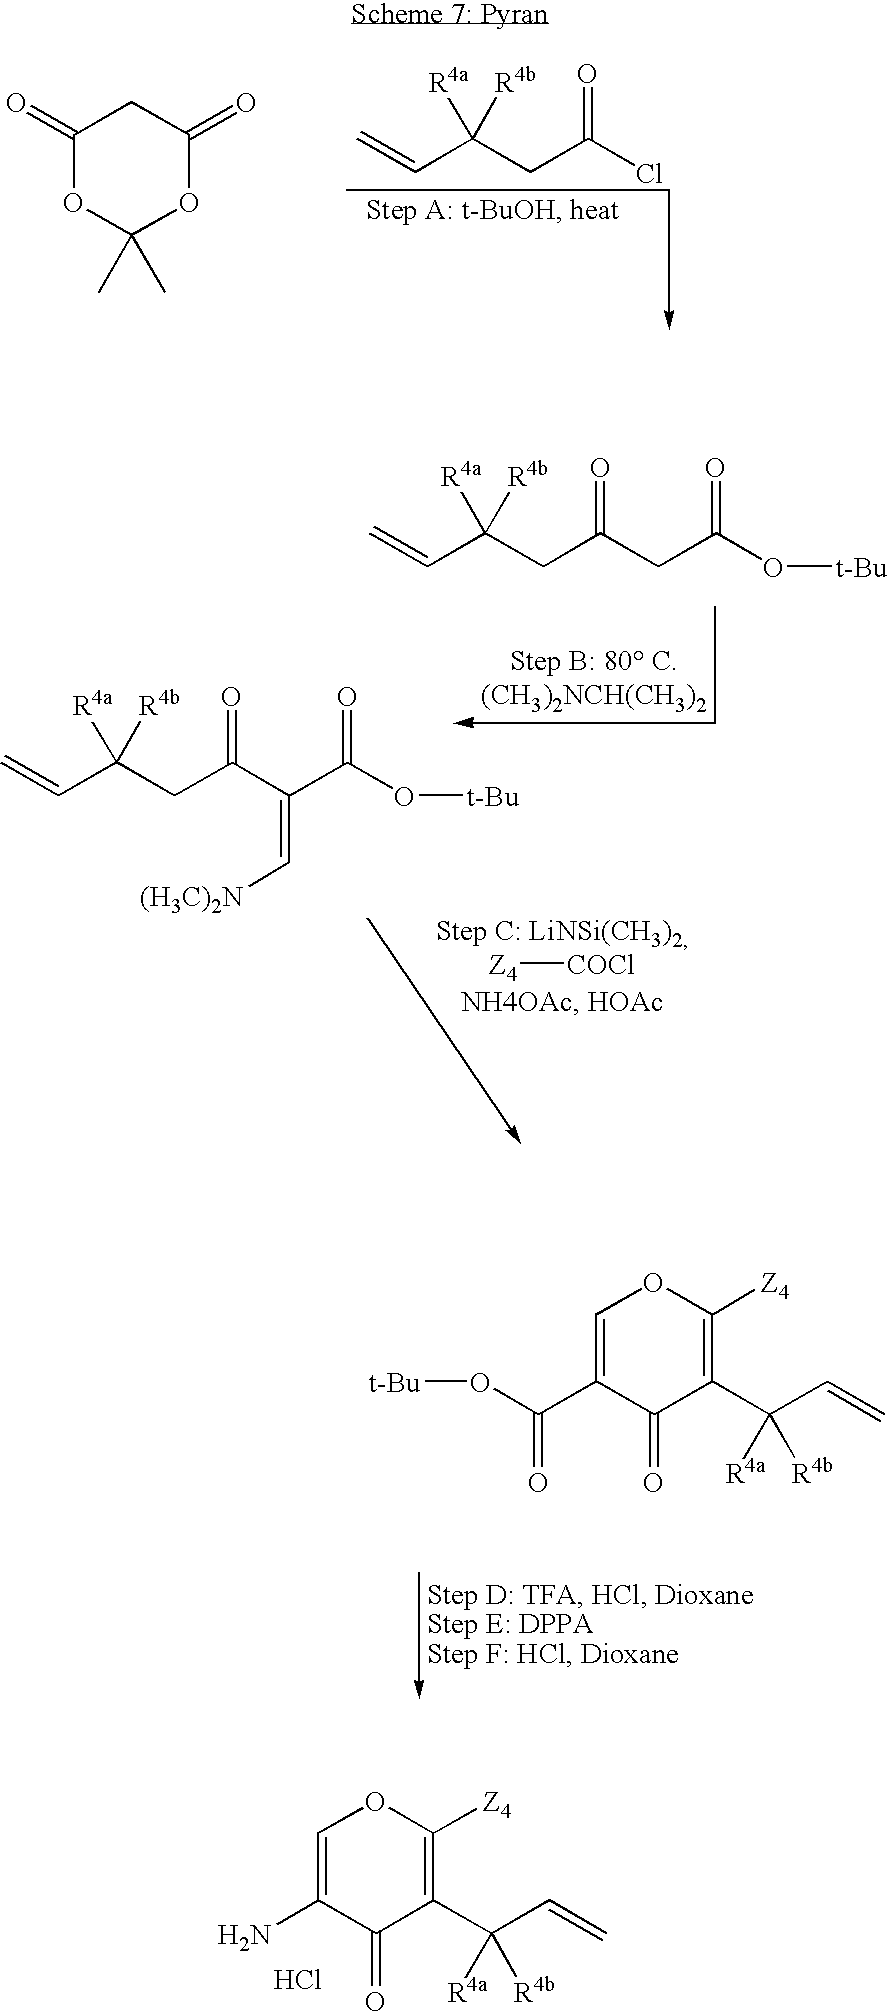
C1=C(C(O[t-Bu])=O)C(=O)C(C(C=C)([R4a])[R4b])=C([Z4])O1.C1=C(N)C(=O)C(C(C=C)([R4a])[R4b])=C([Z4])O1.Cl.C1(=O)OC(C)(C)OC(=O)C1.C=CC([R4a])(CC(Cl)=O)[R4b].C=CC([R4a])(CC(CC(O[t-Bu])=O)=O)[R4b].C=CC([R4a])(CC(C(C(O[t-Bu])=O)=C[(H3C)2N])=O)[R4b].[Z4][COCl]
